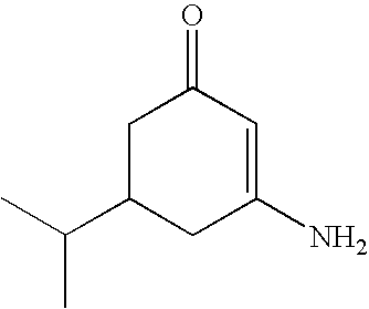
C1C(C(C)C)CC(N)=CC1=O
